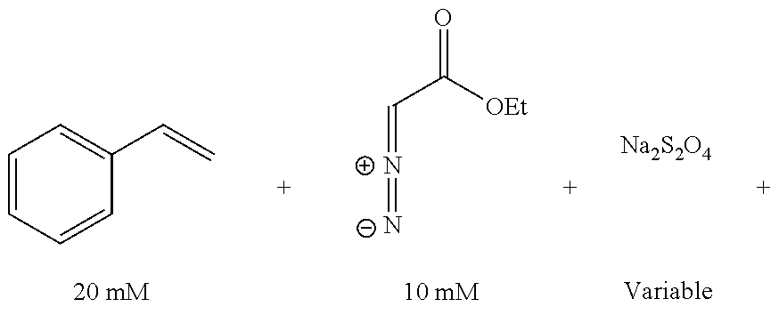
C1=CC=CC(C=C)=C1.[N+](=CC(=O)[OEt])=[N-].[Na2S2O4]
